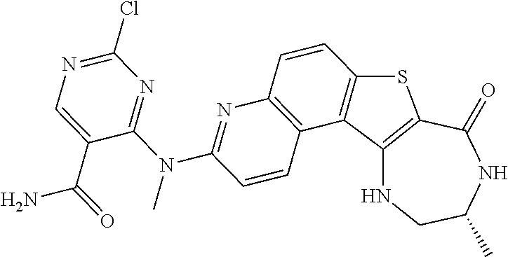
C12=C(C(=O)NC(C)CN1)SC1=C2C2=C(C=C1)N=C(N(C1=NC(Cl)=NC=C1C(=O)N)C)C=C2
